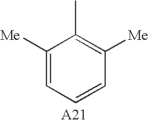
C1([Me])=CC=CC([Me])=C1C
